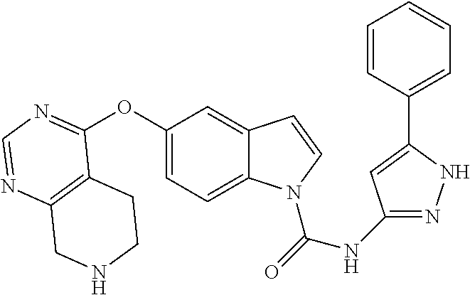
C12=C(N=CN=C1OC1=CC=C3C(=C1)C=CN3C(=O)NC1=NNC(C3=CC=CC=C3)=C1)CNCC2
